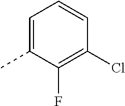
C1=C(C)C(F)=C(Cl)C=C1
